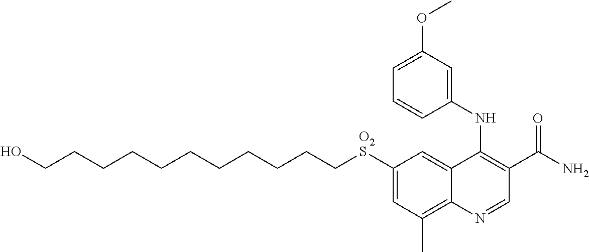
C(CCCCCCCCCC[O2S]C1=CC(C)=C2C(=C1)C(NC1=CC(OC)=CC=C1)=C(C(N)=O)C=N2)O
